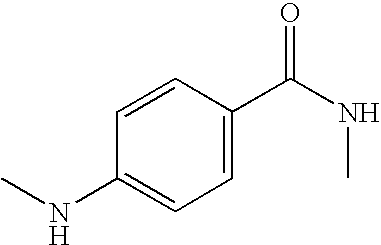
CNC1=CC=C(C(NC)=O)C=C1
